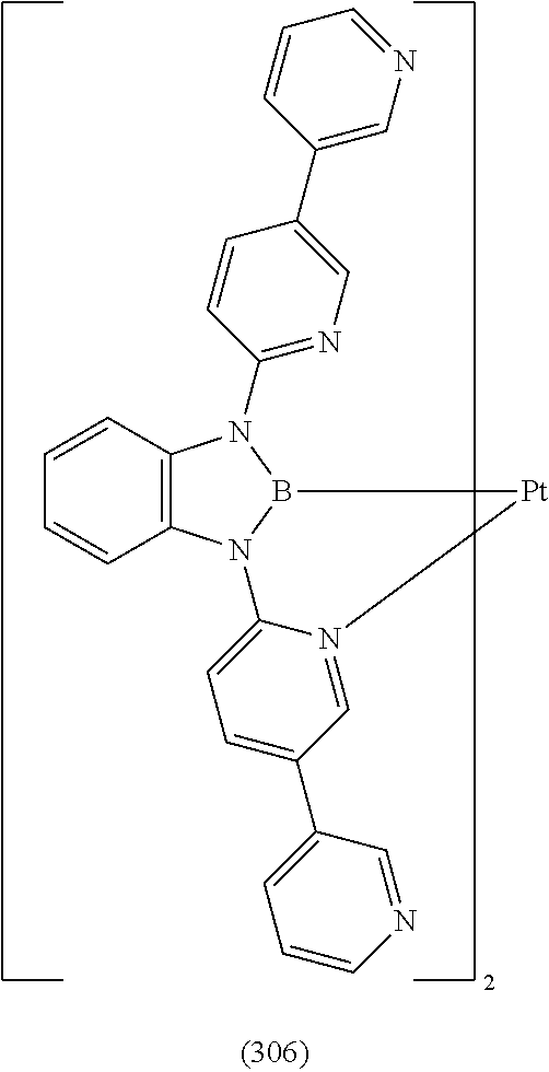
C12=C(N3B(N1C1=NC=C(C4=CN=CC=C4)C=C1)[Pt]N1=CC(C4=CC=CN=C4)=CC=C31)C=CC=C2
